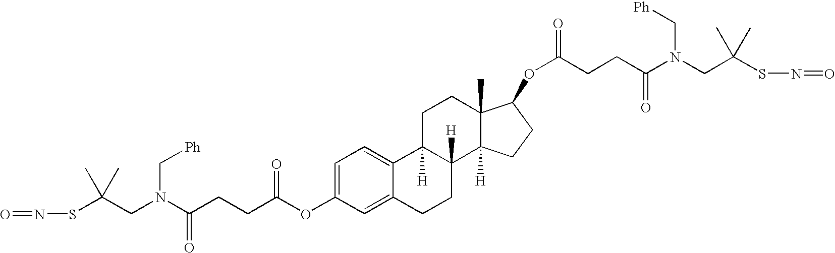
C1=C2C(=CC=C1OC(=O)CCC(N(CC(SN=O)(C)C)C[Ph])=O)C1([H])C([H])(CC2)C2([H])C(C)(CC1)C(OC(=O)CCC(N(CC(SN=O)(C)C)C[Ph])=O)CC2
